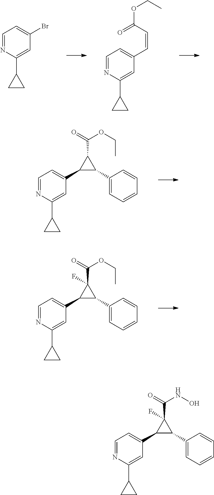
C1=NC(C2CC2)=CC(Br)=C1.C1=NC(C2CC2)=CC(C=CC(OCC)=O)=C1.C1=NC(C2CC2)=CC(C2C(C3=CC=CC=C3)C2C(=O)OCC)=C1.C1=NC(C2CC2)=CC(C2C(C3=CC=CC=C3)C2(C(=O)OCC)F)=C1.C1=NC(C2CC2)=CC(C2C(C3=CC=CC=C3)C2(C(=O)NO)F)=C1
